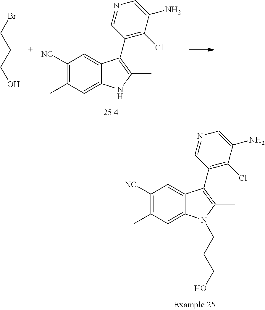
C1([NC])=C(C)C=C2C(=C1)C(C1=C(Cl)C(N)=CN=C1)=C(C)N2.BrCCCO.C1([NC])=C(C)C=C2C(=C1)C(C1=C(Cl)C(N)=CN=C1)=C(C)N2CCCO
